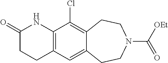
C12=C(C=C3C(=C1Cl)CCN(C([OEt])=O)CC3)CCC(=O)N2
